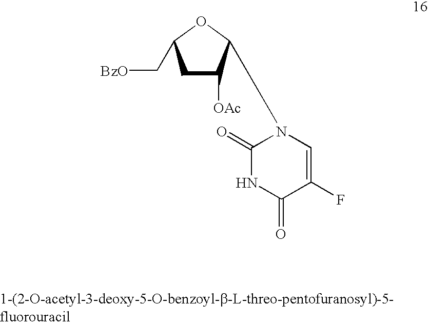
C1C([OAc])C(N2C(=O)NC(=O)C(F)=C2)OC1C[BzO]
